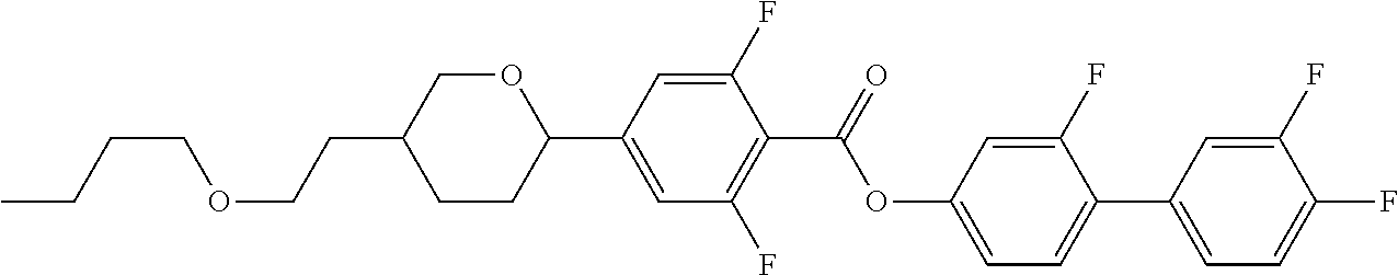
O1CC(CCOCCCC)CCC1C1=CC(F)=C(C(OC2=CC=C(C3=CC=C(F)C(F)=C3)C(F)=C2)=O)C(F)=C1
